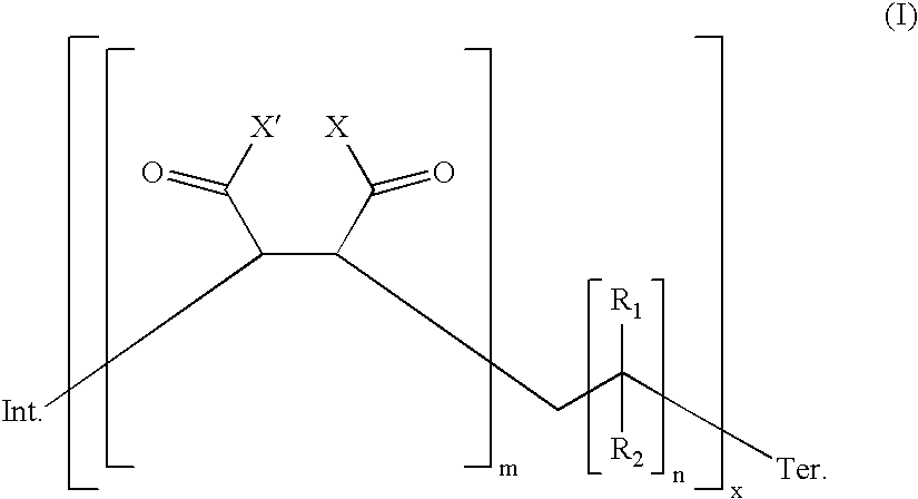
C([X])(=O)C(CC(C[Ter])([R1])[R2])C(C([X])=O)[Int]
